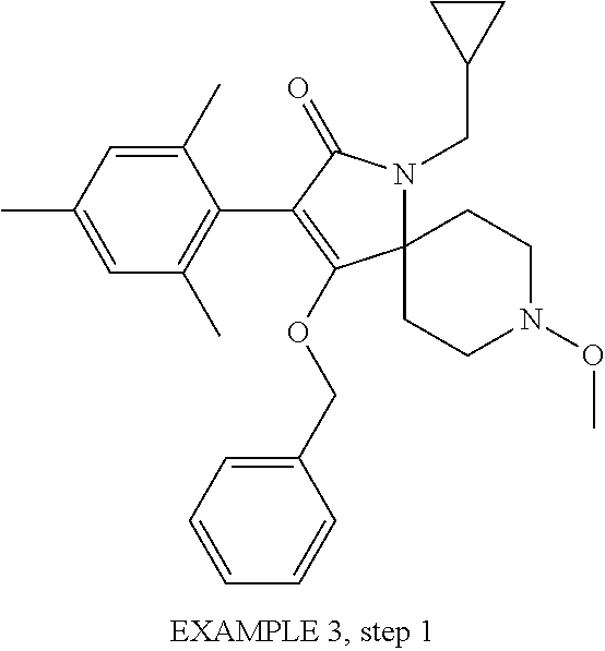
C12(N(CC3CC3)C(=O)C(C3=C(C)C=C(C)C=C3C)=C1OCC1=CC=CC=C1)CCN(OC)CC2
